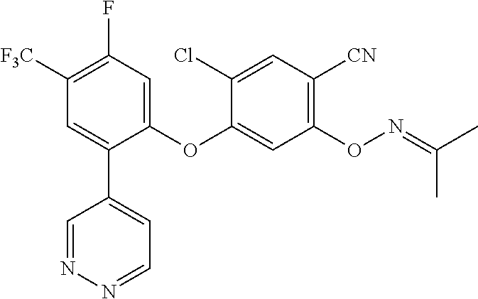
C1([F3C])=C(F)C=C(OC2=CC(ON=C(C)C)=C([CN])C=C2Cl)C(C2=CC=NN=C2)=C1
